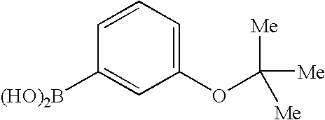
C1([(HO)2B])=CC(OC([Me])([Me])[Me])=CC=C1
